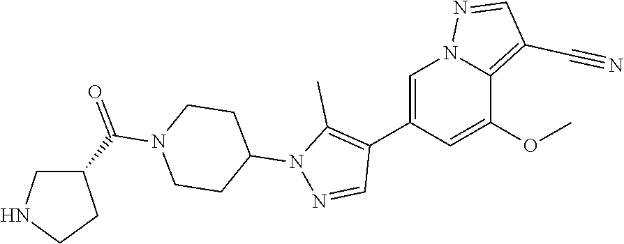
C1(C2=C(C)N(C3CCN(C(=O)C4CNCC4)CC3)N=C2)=CN2C(=C(C#N)C=N2)C(OC)=C1
